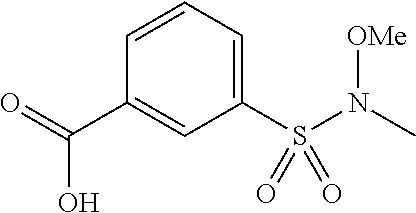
C1(S(N(C)[OMe])(=O)=O)=CC=CC(C(=O)O)=C1
